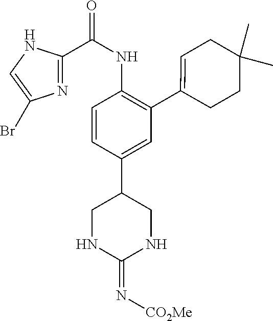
C1=CC(C2CNC(=N[CO2Me])NC2)=CC(C2=CCC(C)(C)CC2)=C1NC(=O)C1=NC(Br)=CN1
